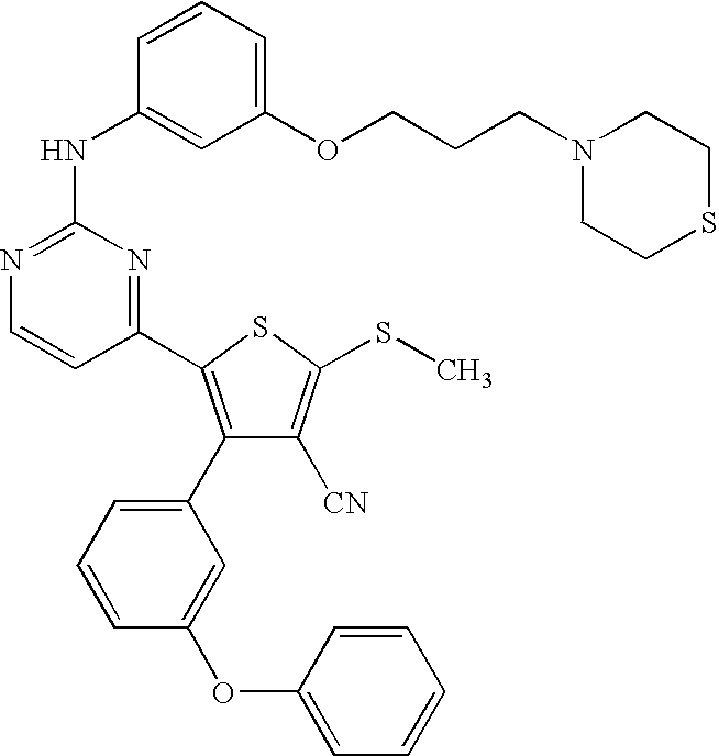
C1=CC(NC2=NC=CC(C3=C(C4=CC=CC(OC5=CC=CC=C5)=C4)C([CN])=C(SC)S3)=N2)=CC(OCCCN2CCSCC2)=C1
